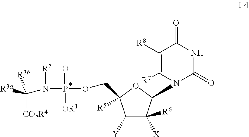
C1([Y])C([X])([R6])C(N2C(=O)NC(=O)C([R8])=C2[R7])OC1(COP(N([R2])C([R3a])([CO2R4])[R3b])(=O)[OR1])[R5]
